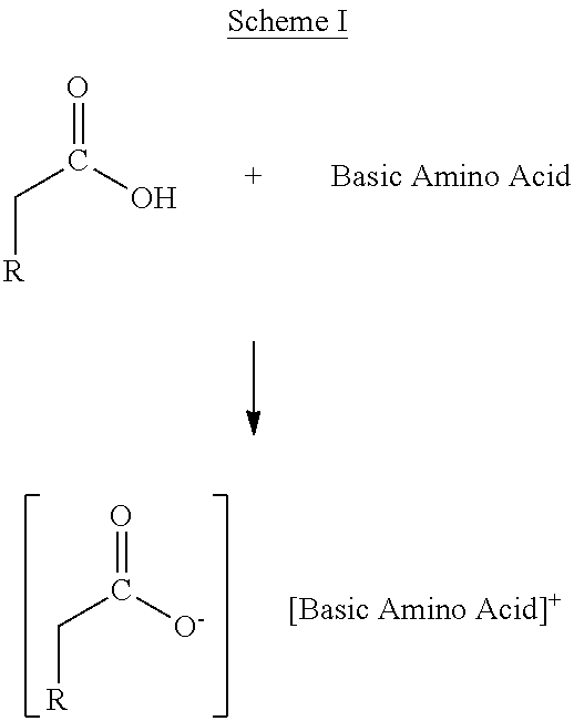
C([R])C(=O)[O-].C([R])C(=O)O
